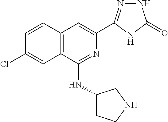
C1=CC2=C(C=C1Cl)C(NC1CCNC1)=NC(C1=NNC(=O)N1)=C2
